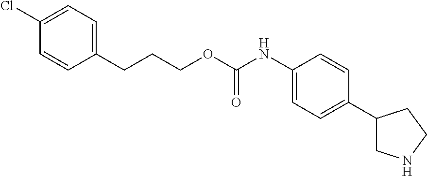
C1(Cl)=CC=C(CCCOC(NC2=CC=C(C3CNCC3)C=C2)=O)C=C1
